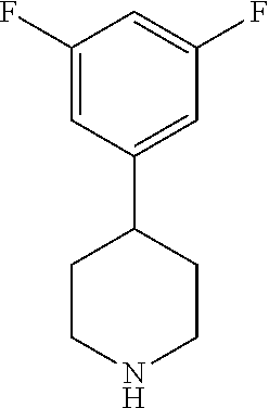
C1(C2CCNCC2)=CC(F)=CC(F)=C1
